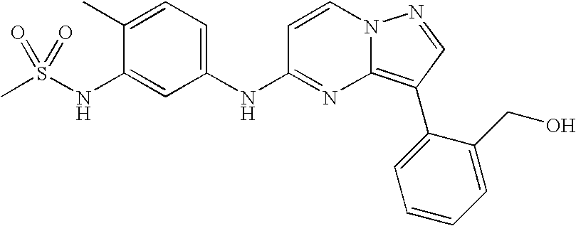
C1(C)=CC=C(NC2=NC3=C(C4=CC=CC=C4CO)C=NN3C=C2)C=C1NS(C)(=O)=O
